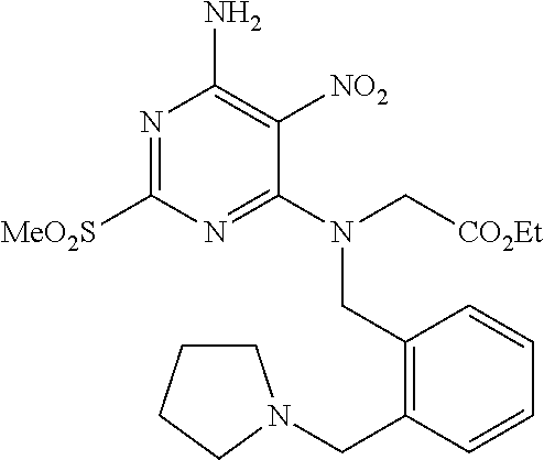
C1([MeO2S])=NC(N)=C([NO2])C(N(C[CO2Et])CC2=C(CN3CCCC3)C=CC=C2)=N1
